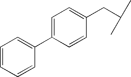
C1=CC=CC(C2=CC=C(CC(C)C)C=C2)=C1
